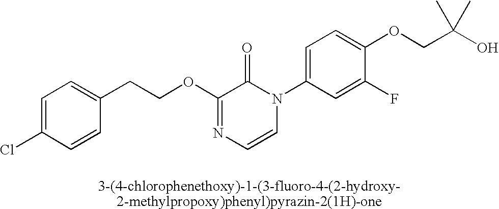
C1(CCOC2=NC=CN(C3=CC=C(OCC(O)(C)C)C(F)=C3)C2=O)=CC=C(Cl)C=C1
